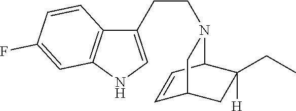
C1(CCN2C3C=CC(CC3(CC)[H])C2)=CNC2=C1C=CC(F)=C2
